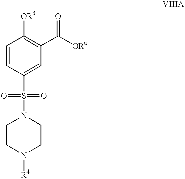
C1=CC(S(=O)(=O)N2CCN([R4])CC2)=CC(C([ORa])=O)=C1[OR3]
